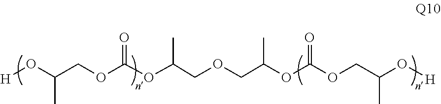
C(C(C)O[H])OC(OC(COCC(C)OC(OCC(O[H])C)=O)C)=O
